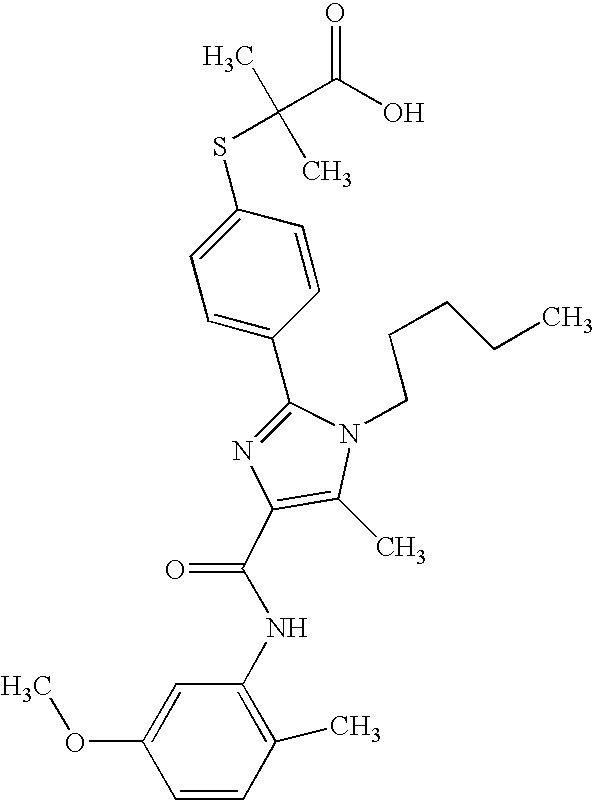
C1(C2=CC=C(SC(C)(C)C(O)=O)C=C2)=NC(C(NC2=C(C)C=CC(OC)=C2)=O)=C(C)N1CCCCC
